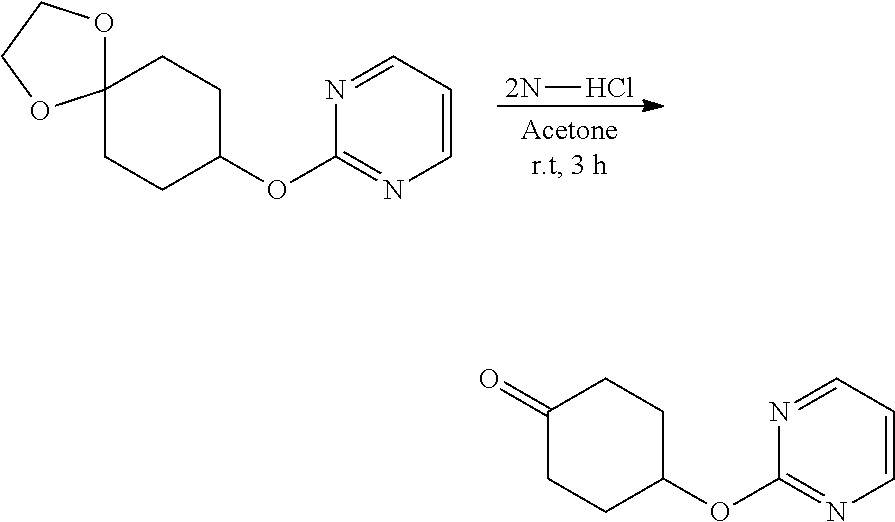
N1=CC=CN=C1OC1CCC(=O)CC1.N1=CC=CN=C1OC1CCC2(CC1)OCCO2.[2N]Cl
